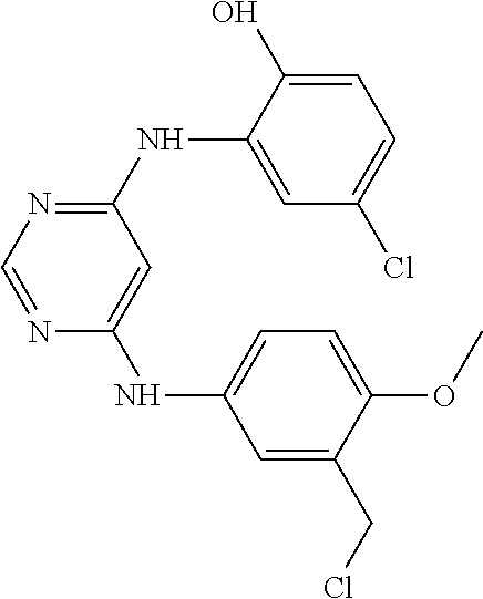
C1=C(O)C(NC2=NC=NC(NC3=CC=C(OC)C(CCl)=C3)=C2)=CC(Cl)=C1
